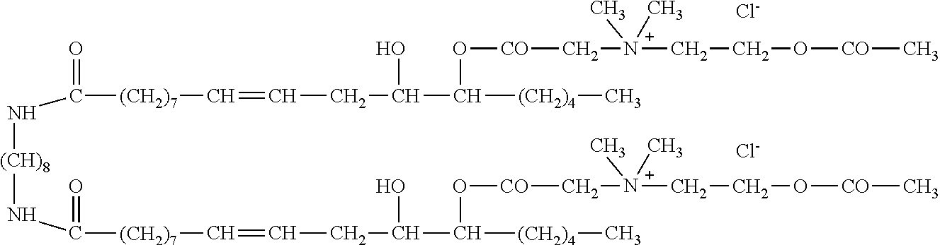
C(N[(CH)8]NC([(CH2)7]C=CCC(O)C([(CH2)4]C)O[CO]C[N+](CCO[CO]C)(C)C)=O)([(CH2)7]C=CCC(O)C([(CH2)4]C)O[CO]C[N+](CCO[CO]C)(C)C)=O.[Cl-].[Cl-]
